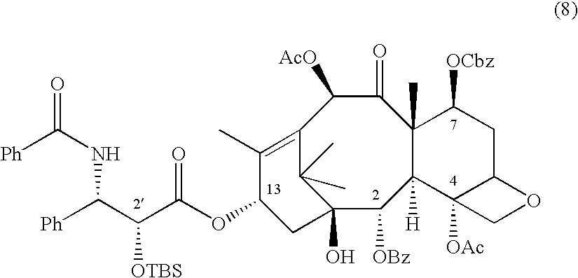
C12(O)C([OBz])C3([H])C(C)(C(=O)C([AcO])C(=C(C)C(OC(C(C([Ph])NC(=O)[Ph])[OTBS])=O)C1)C2(C)C)C([OCbz])CC1C3([OAc])CO1
